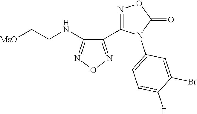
C1(C2=NOC(=O)N2C2=CC=C(F)C(Br)=C2)=NON=C1NCC[MsO]
